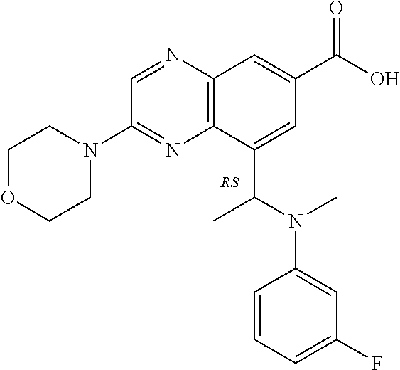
C12=C(C(C(N(C)C3=CC(F)=CC=C3)C)=CC(C(O)=O)=C1)N=C(N1CCOCC1)C=N2
